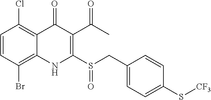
C1=CC(Br)=C2C(=C1Cl)C(=O)C(C(C)=O)=C(S(CC1=CC=C(S[CF3])C=C1)=O)N2
